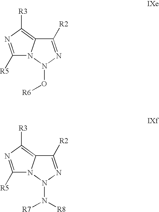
C1([R5])=NC([R3])=C2N1N(O[R6])N=C2[R2].C1([R5])=NC([R3])=C2N1N(N([R7])[R8])N=C2[R2]
